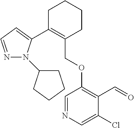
C1C(C2=CC=NN2C2CCCC2)=C(COC2=C(C=O)C(Cl)=CN=C2)CCC1
